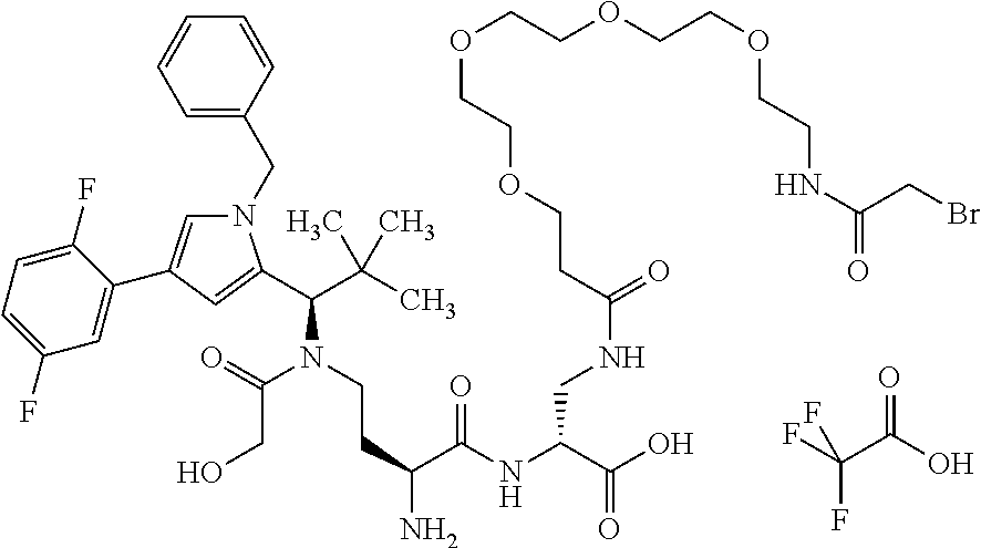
N1(CC2=CC=CC=C2)C=C(C2=CC(F)=CC=C2F)C=C1C(C(C)(C)C)N(CCC(N)C(NC(C(O)=O)CNC(=O)CCOCCOCCOCCOCCNC(=O)CBr)=O)C(=O)CO.FC(C(O)=O)(F)F
